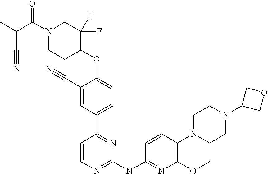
C1(C#N)=CC(C2=NC(NC3=NC(OC)=C(N4CCN(C5COC5)CC4)C=C3)=NC=C2)=CC=C1OC1CCN(C(C(C)C#N)=O)CC1(F)F
